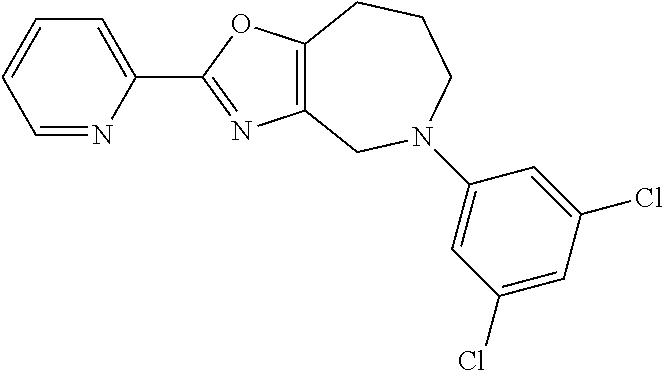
C1=NC(C2=NC3=C(O2)CCCN(C2=CC(Cl)=CC(Cl)=C2)C3)=CC=C1
